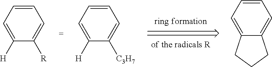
C1=CC=C([H])C([R])=C1.C1=CC=C([H])C([C3H7])=C1.C1=CC=C2C(=C1)CCC2
